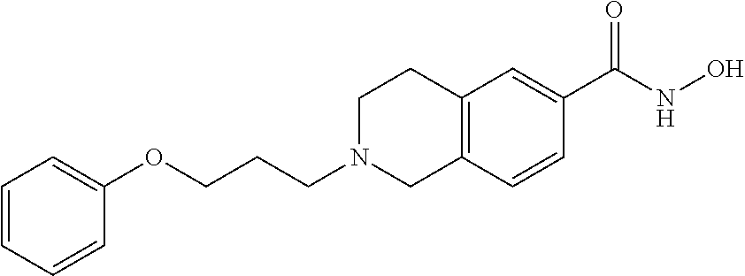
C(CN1CC2=C(CC1)C=C(C(NO)=O)C=C2)COC1=CC=CC=C1
